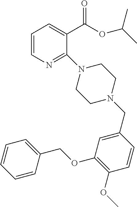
C1=CN=C(N2CCN(CC3=CC(OCC4=CC=CC=C4)=C(OC)C=C3)CC2)C(C(=O)OC(C)C)=C1
